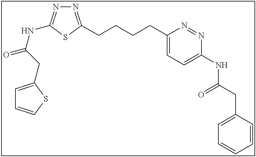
N1=C(CCCCC2=CC=C(NC(CC3=CC=CC=C3)=O)N=N2)SC(NC(=O)CC2=CC=CS2)=N1
